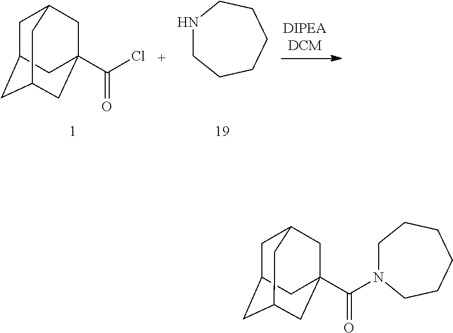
C1C2CC3CC(C(Cl)=O)(CC1C3)C2.C1NCCCCC1.C1C2CC3CC(C(N4CCCCCC4)=O)(CC1C3)C2
